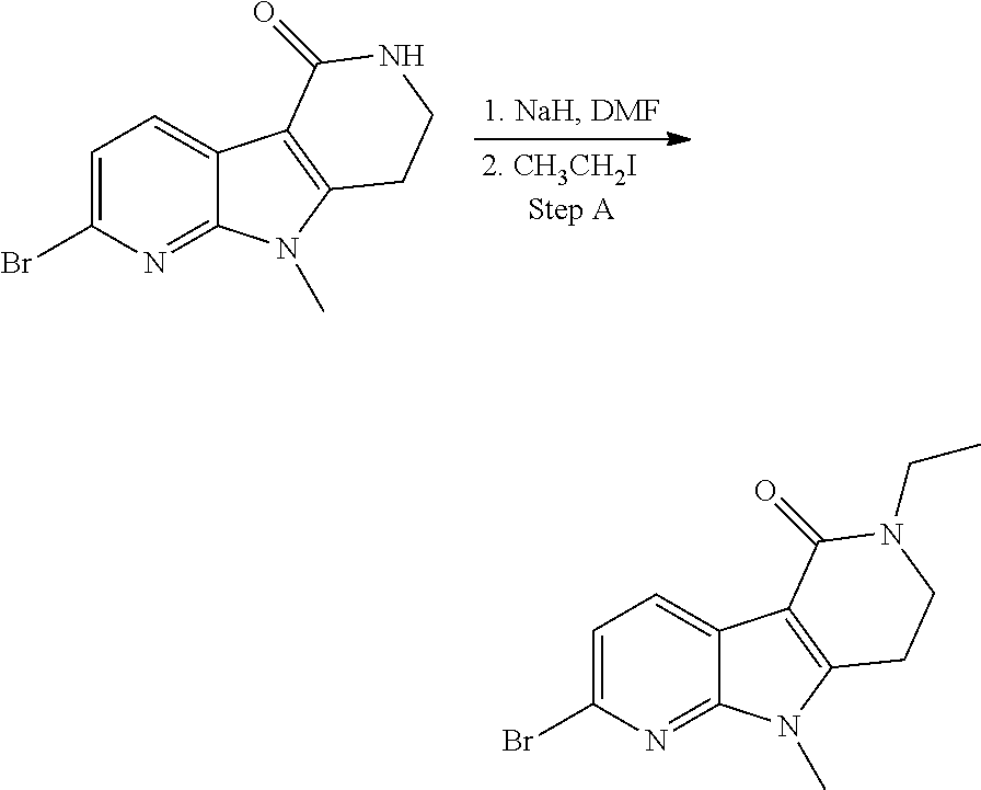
C1=C(Br)N=C2C(=C1)C1=C(N2C)CCNC1=O.C1=C(Br)N=C2C(=C1)C1=C(N2C)CCN(CC)C1=O
